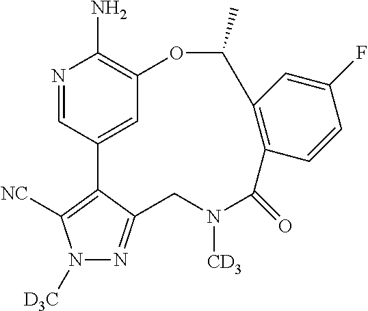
N1=CC2=CC(=C1N)OC(C)C1=C(C(=O)N([CD3])CC3=NN([D3C])C([NC])=C23)C=CC(F)=C1
